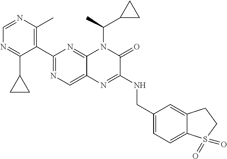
C1(C2=NC=C3C(=N2)N(C(C)C2CC2)C(=O)C(NCC2=CC=C4C(=C2)CCS4(=O)=O)=N3)=C(C)N=CN=C1C1CC1
